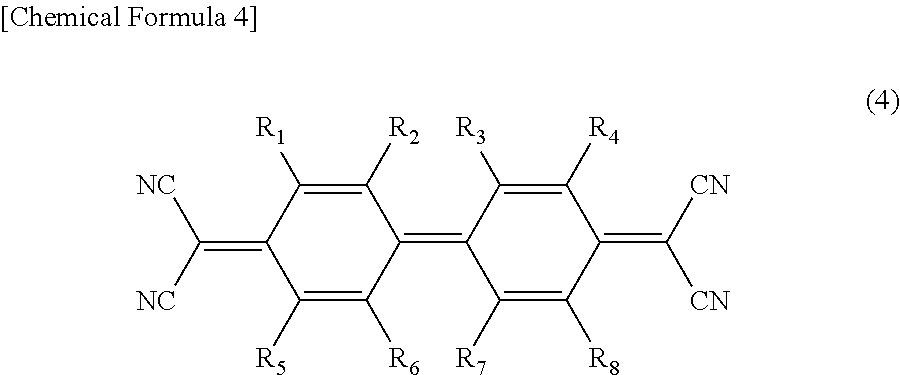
C1([R2])=C([R1])C(=C([NC])[NC])C([R5])=C([R6])C1=C1C([R3])=C([R4])C(=C([CN])[CN])C([R8])=C1[R7]
